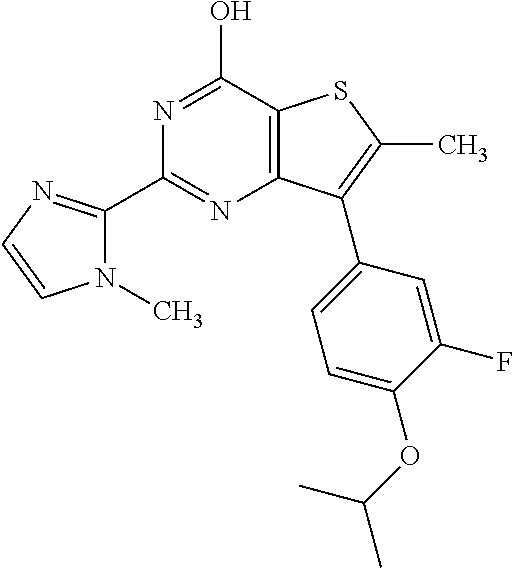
C1(C2=NC=CN2C)=NC2=C(C(O)=N1)SC(C)=C2C1=CC=C(OC(C)C)C(F)=C1
